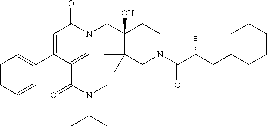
C1=CC=CC(C2=CC(=O)N(CC3(O)C(C)(C)CN(C(C(CC4CCCCC4)C)=O)CC3)C=C2C(=O)N(C)C(C)C)=C1
